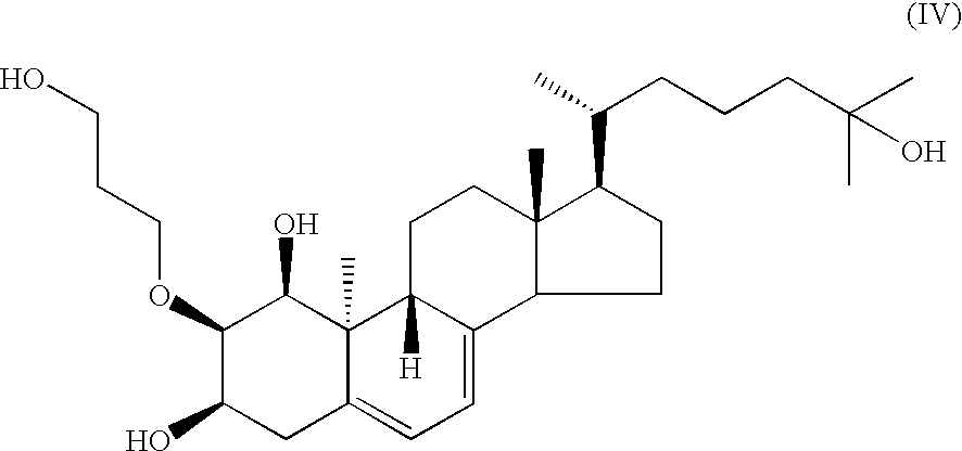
C1(OCCCO)C(O)CC2=CC=C3C([H])(C2(C)C1O)CCC1(C)C3CCC1C(C)CCCC(C)(C)O
